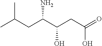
CC(CC(C(CC(=O)O)O)N)C
